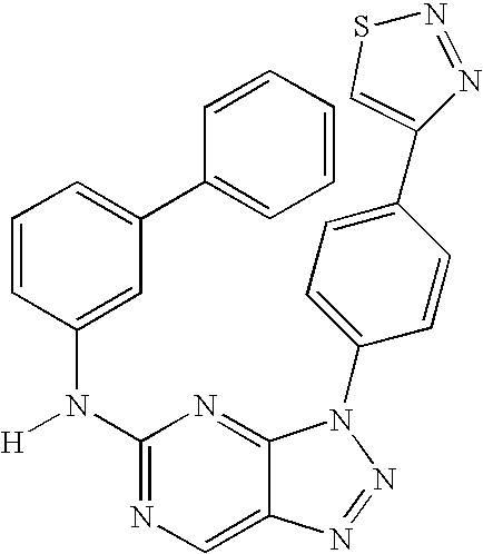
C1=CC(N(C2=NC=C3C(=N2)N(C2=CC=C(C4=CSN=N4)C=C2)N=N3)[H])=CC(C2=CC=CC=C2)=C1
